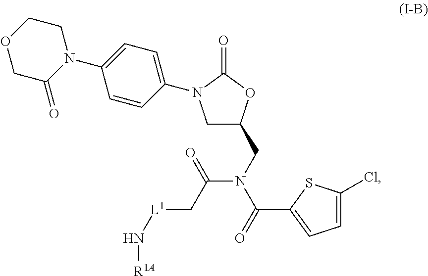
C1C(CN(C(=O)C2=CC=C(Cl)S2)C(C[L1]N[R1A])=O)OC(=O)N1C1=CC=C(N2CCOCC2=O)C=C1
